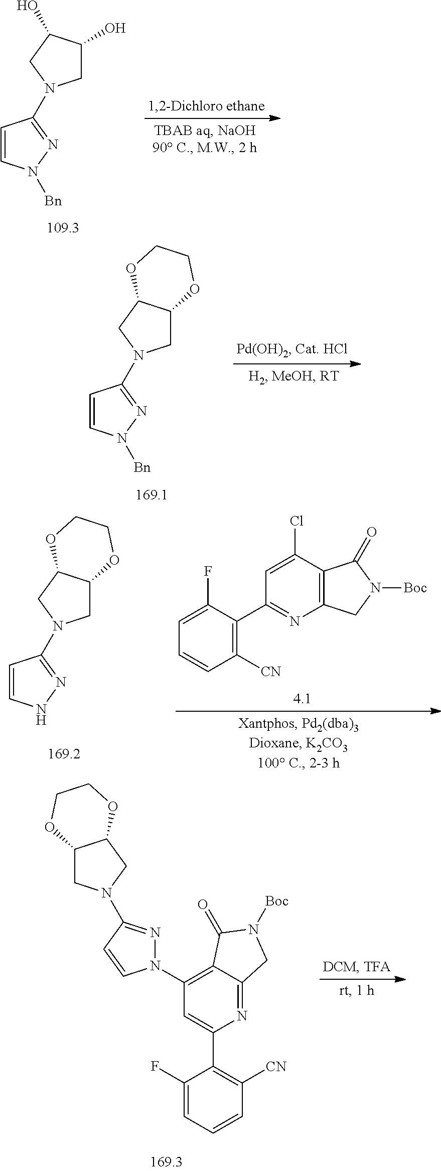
C1=CN([Bn])N=C1N1CC(O)C(O)C1.C1=CN([Bn])N=C1N1CC2C(C1)OCCO2.C1=CNN=C1N1CC2C(C1)OCCO2.C1([CN])=C(C2=NC3=C(C(Cl)=C2)C(=O)N([Boc])C3)C(F)=CC=C1.C1([CN])=C(C2=CC(N3N=C(N4CC5C(C4)OCCO5)C=C3)=C3C(=N2)CN([Boc])C3=O)C(F)=CC=C1
